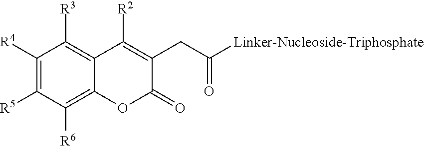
C1([R4])=C([R5])C([R6])=C2C(=C1[R3])C([R2])=C(CC([Linker-Nucleoside-Triphosphate])=O)C(=O)O2
